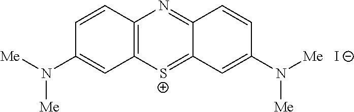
C12=C(C=CC(N([Me])[Me])=C1)N=C1C(=[S+]2)C=C(N([Me])[Me])C=C1.[I-]
